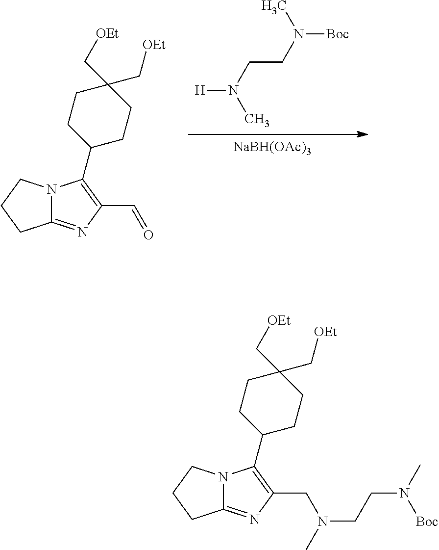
N12C(=NC(CN(CCN(C)[Boc])C)=C1C1CCC(C[OEt])(C[OEt])CC1)CCC2.[NaBH(OAc)3].[H]N(CCN([Boc])C)C.N12C(=NC(C=O)=C1C1CCC(C[OEt])(C[OEt])CC1)CCC2
